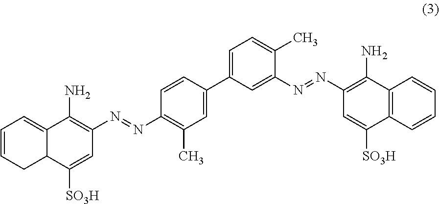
C1=CCC2C(=C1)C(N)=C(N=NC1=C(C)C=C(C3=CC=C(C)C(N=NC4=C(N)C5=C(C([SO3H])=C4)C=CC=C5)=C3)C=C1)C=C2[SO3H]
